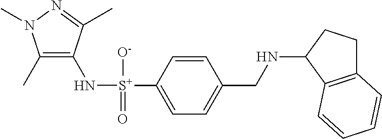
C1(C)=C(N[S+](C2=CC=C(CNC3CCC4=C3C=CC=C4)C=C2)([O-])=O)C(C)=NN1C
